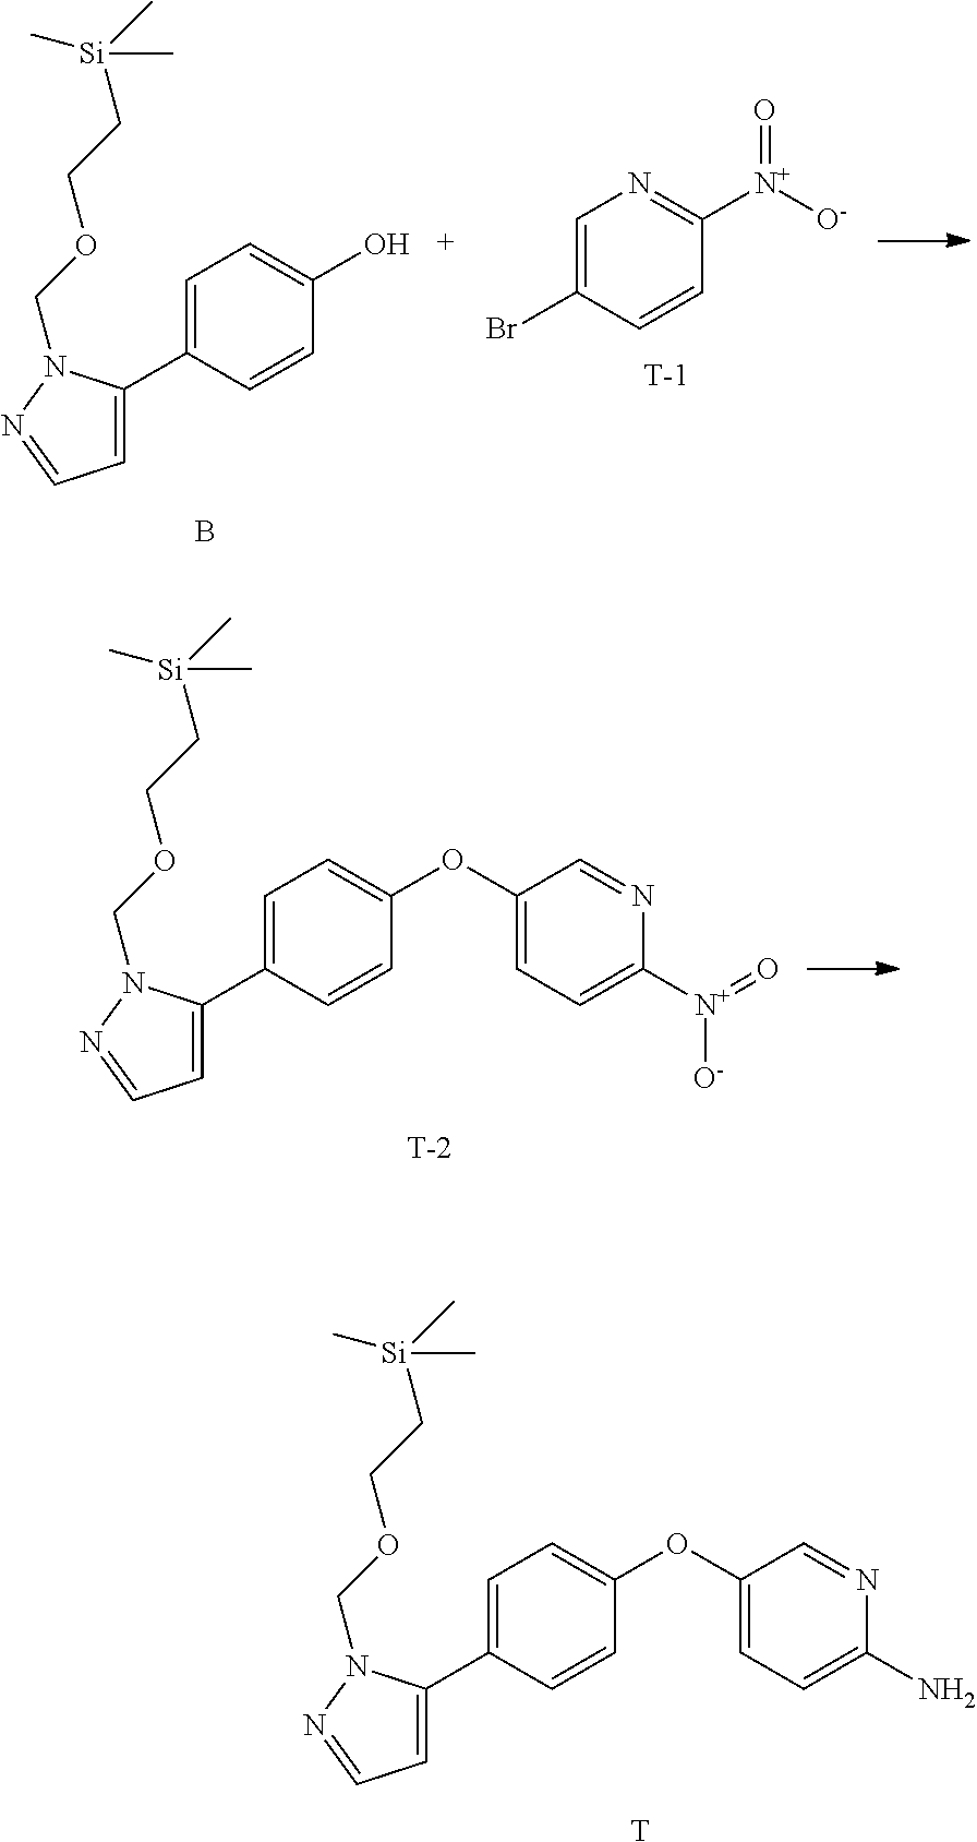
C1=C(C2=CC=C(O)C=C2)N(COCC[Si](C)(C)C)N=C1.B.C1=C(Br)C=CC([N+](=O)[O-])=N1.[T].C1=C(C2=CC=C(OC3=CC=C([N+]([O-])=O)N=C3)C=C2)N(COCC[Si](C)(C)C)N=C1.[T].C1=C(C2=CC=C(OC3=CC=C(N)N=C3)C=C2)N(COCC[Si](C)(C)C)N=C1.[T]
